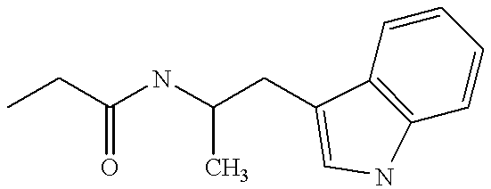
C1=CC2=C(C=C1)NC=C2CC(NC(CC)=O)C
